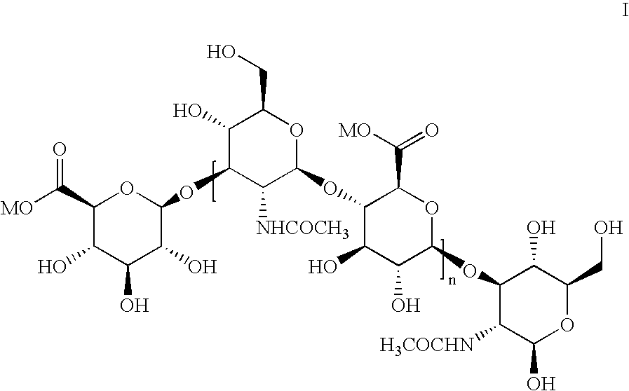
[MO]C(C1C(O)C(O)C(O)C(OC2C([NHCOCH3])C(OC3C(O)C(O)C(OC4C([H3COCHN])C(O)OC(CO)C4O)OC3C([MO])=O)OC(CO)C2O)O1)=O
